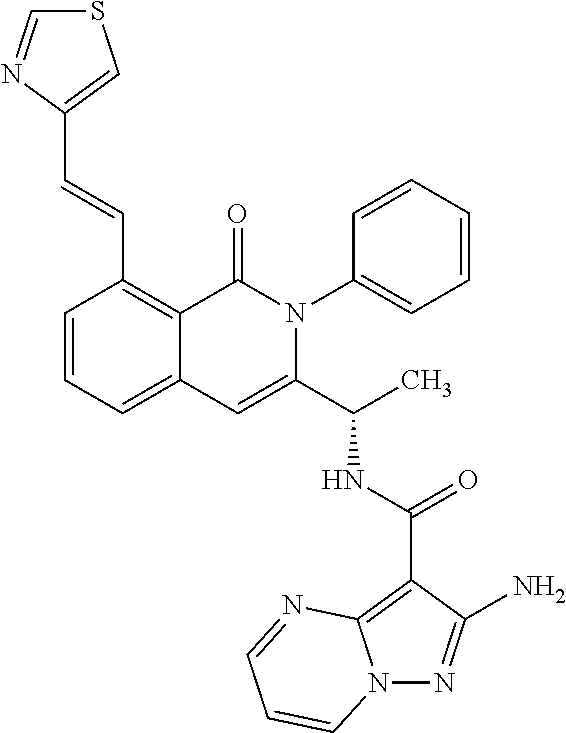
N12N=C(N)C(C(NC(C3=CC4=CC=CC(C=CC5=CSC=N5)=C4C(=O)N3C3=CC=CC=C3)C)=O)=C1N=CC=C2
